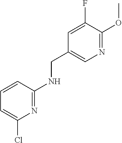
C1=C(F)C(OC)=NC=C1CNC1=NC(Cl)=CC=C1
